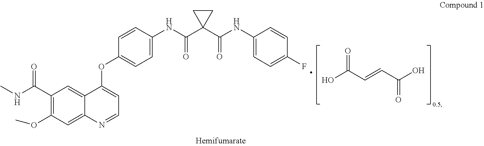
OC(C=CC(O)=O)=O.C1(C(NC)=O)=C(OC)C=C2C(=C1)C(OC1=CC=C(NC(=O)C3(C(=O)NC4=CC=C(F)C=C4)CC3)C=C1)=CC=N2
